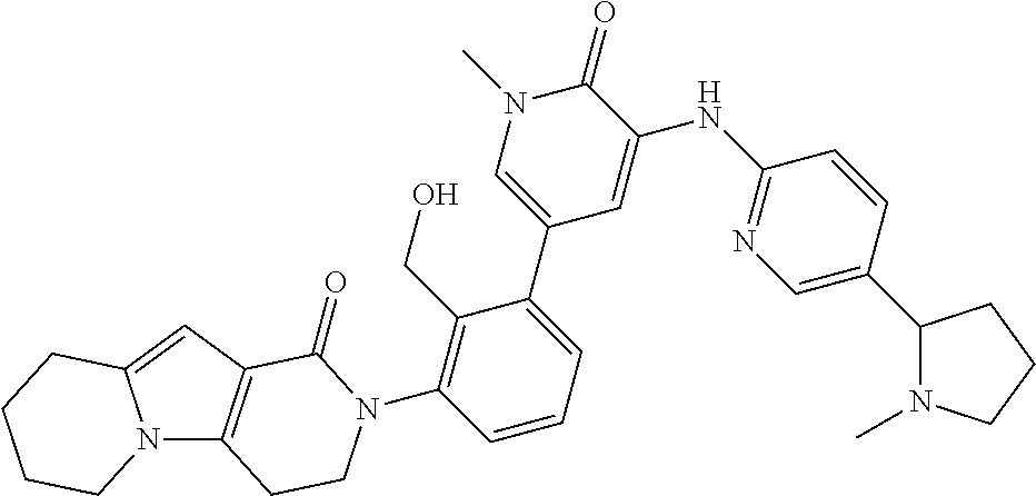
N12C3=C(C=C1CCCC2)C(=O)N(C1=C(CO)C(C2=CN(C)C(=O)C(NC4=NC=C(C5N(C)CCC5)C=C4)=C2)=CC=C1)CC3
